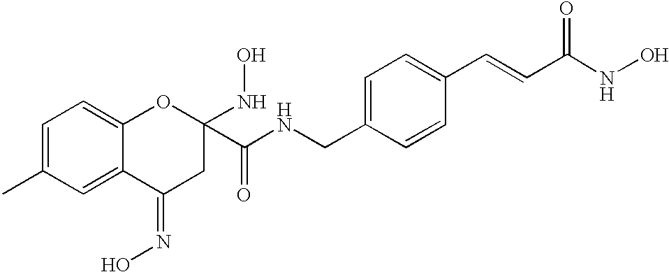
C1=C(C)C=C2C(=C1)OC(NO)(C(NCC1=CC=C(C=CC(=O)NO)C=C1)=O)CC2=NO
